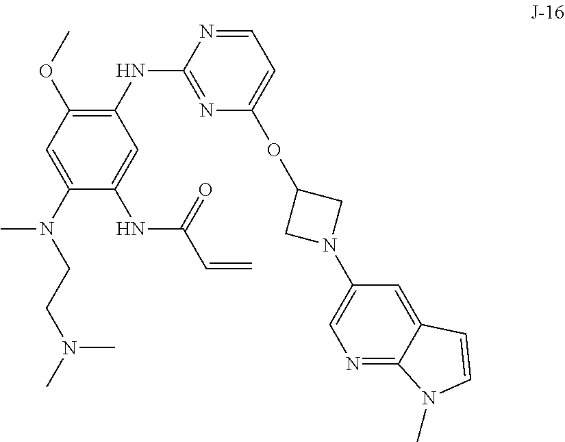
C1=C(N(CCN(C)C)C)C(NC(C=C)=O)=CC(NC2=NC(OC3CN(C4=CN=C5C(=C4)C=CN5C)C3)=CC=N2)=C1OC
